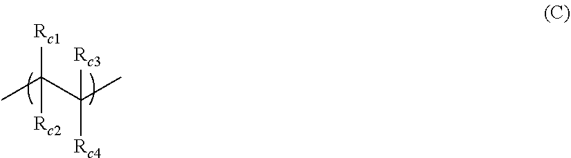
CC(C(C)([Rc4])[Rc3])([Rc1])[Rc2]
